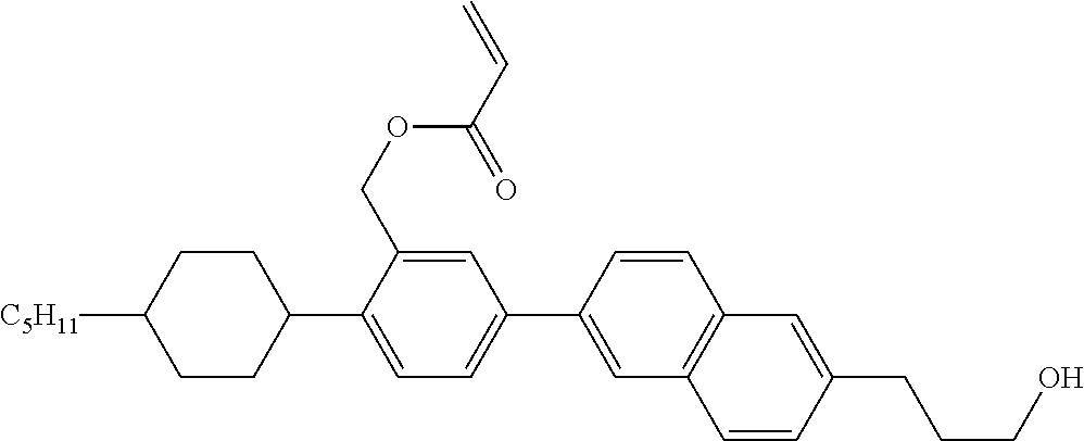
C1CC([C5H11])CCC1C1=CC=C(C2=CC3=C(C=C2)C=C(CCCO)C=C3)C=C1COC(C=C)=O
